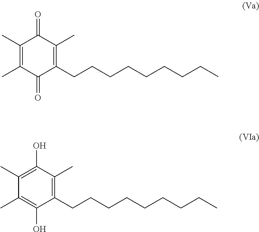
C1(C)=C(C)C(=O)C(CCCCCCCCC)=C(C)C1=O.C1(C)=C(O)C(C)=C(CCCCCCCCC)C(O)=C1C
